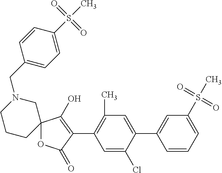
C12(OC(=O)C(C3=C(C)C=C(C4=CC(S(C)(=O)=O)=CC=C4)C(Cl)=C3)=C1O)CN(CC1=CC=C(S(C)(=O)=O)C=C1)CCC2
